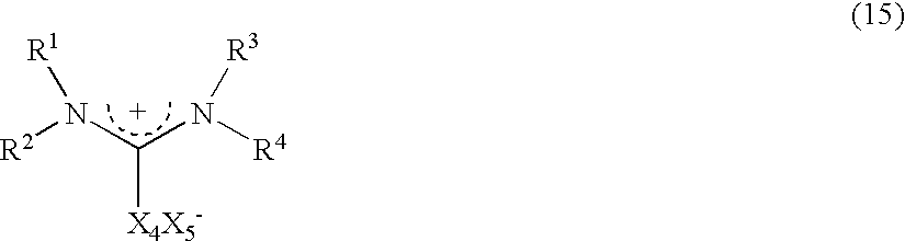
[R2]N([C+](N([R4])[R3])[X4X5-])[R1]
